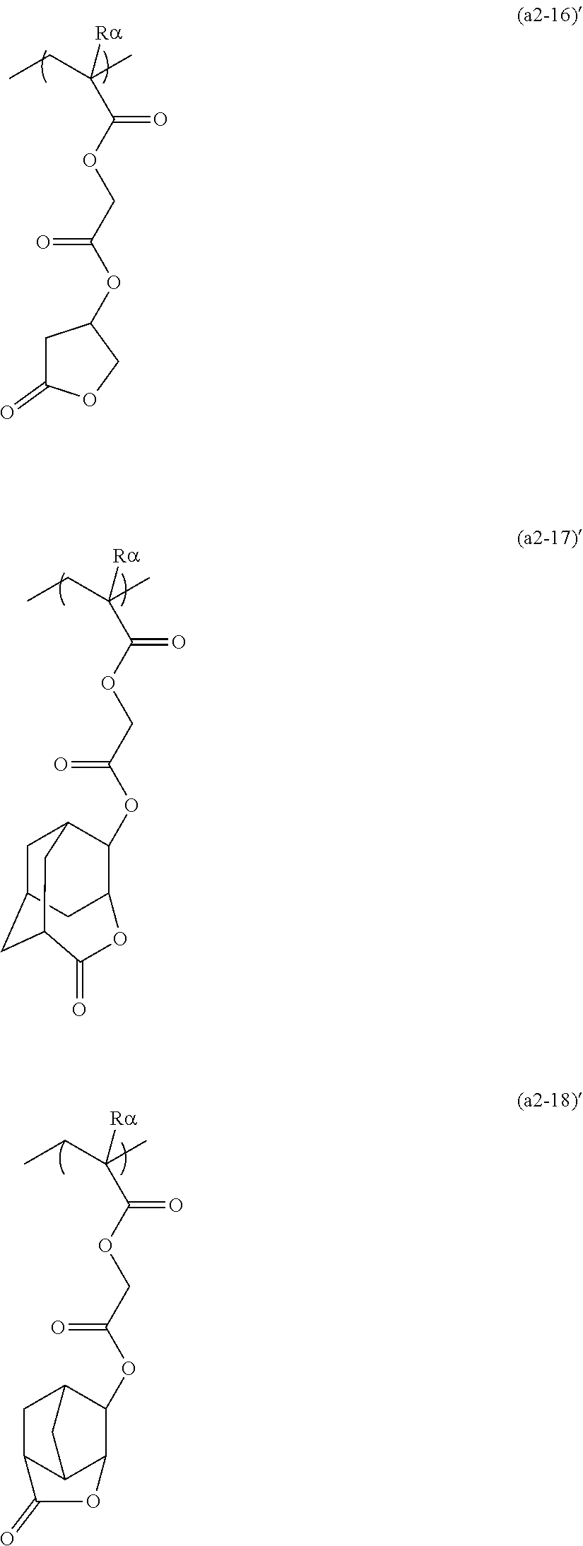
CCC(C)([Ra])C(OCC(OC1CC(=O)OC1)=O)=O.CCC(C)([Ra])C(OCC(OC1C2CC3CC1CC(C3)C(=O)O2)=O)=O.CCC(C)([Ra])C(OCC(OC1C2C3C(CC1C3)C(=O)O2)=O)=O
